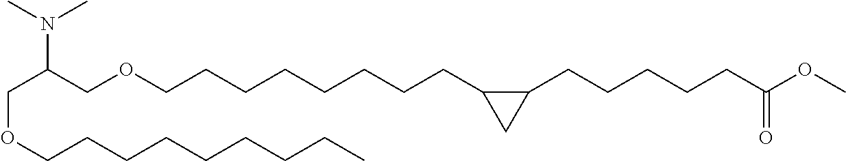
C(C(COCCCCCCCCC1C(CCCCCC(OC)=O)C1)N(C)C)OCCCCCCCCC
